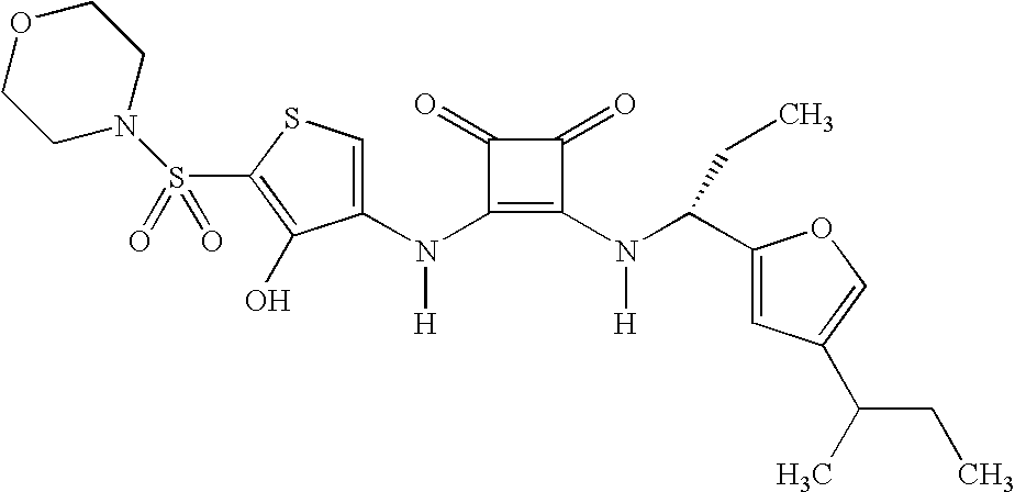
C1(N(C2=C(N(C(C3=CC(C(C)CC)=CO3)CC)[H])C(=O)C2=O)[H])=CSC(S(=O)(=O)N2CCOCC2)=C1O
